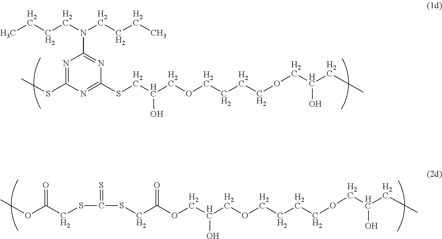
CCCCN(CCCC)C1=NC(SCC(O)COCCCCOCC(O)CC)=NC(SC)=N1.COC(CSC(SCC(OCC(COCCCCOCC(O)CC)O)=O)=S)=O
